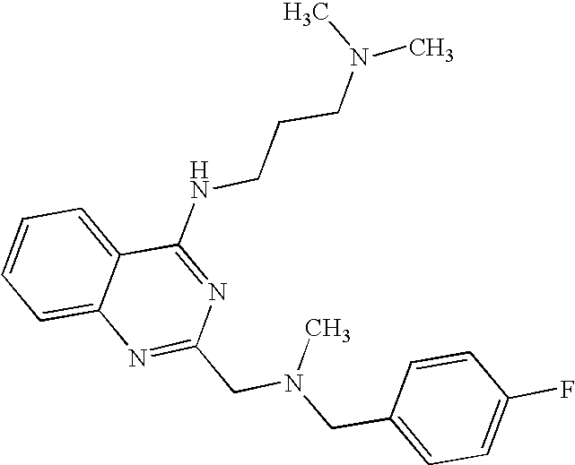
C1=CC=C2C(=C1)N=C(CN(CC1=CC=C(F)C=C1)C)N=C2NCCCN(C)C
